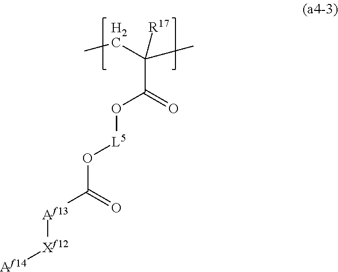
C(C(=O)O[L5]OC(=O)[Af13][Xf12][Af14])(CC)(C)[R17]
